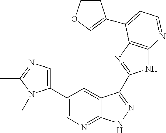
C1(C2=CN=C(C)N2C)=CN=C2C(=C1)C(C1=NC3=C(N1)N=CC=C3C1=COC=C1)=NN2
